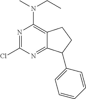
N1=C(Cl)N=C2C(=C1N(C)CC)CCC2C1=CC=CC=C1
